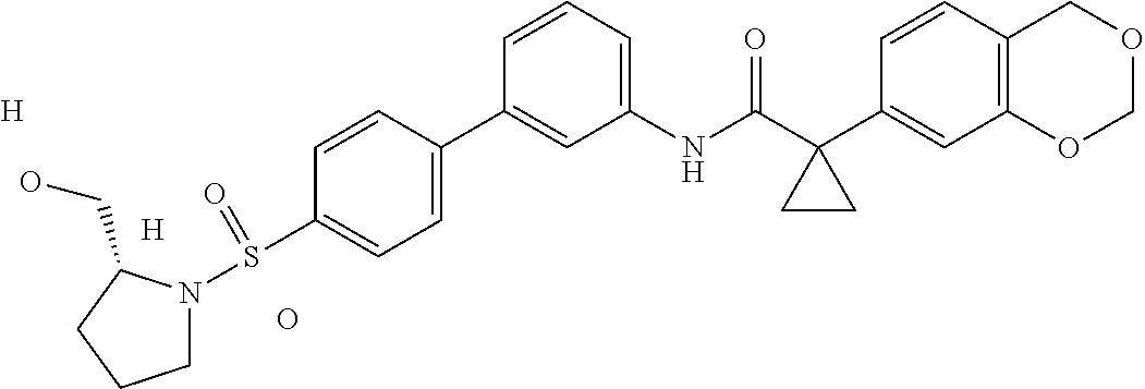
C12=C(OCOC1)C=C(C1(C(NC3=CC=CC(C4=CC=C(S(=O)N5CCCC5CO)C=C4)=C3)=O)CC1)C=C2.[H].O.[H]
